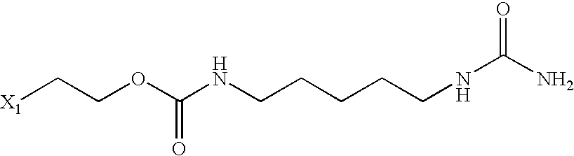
[X1]CCOC(NCCCCCNC(N)=O)=O
